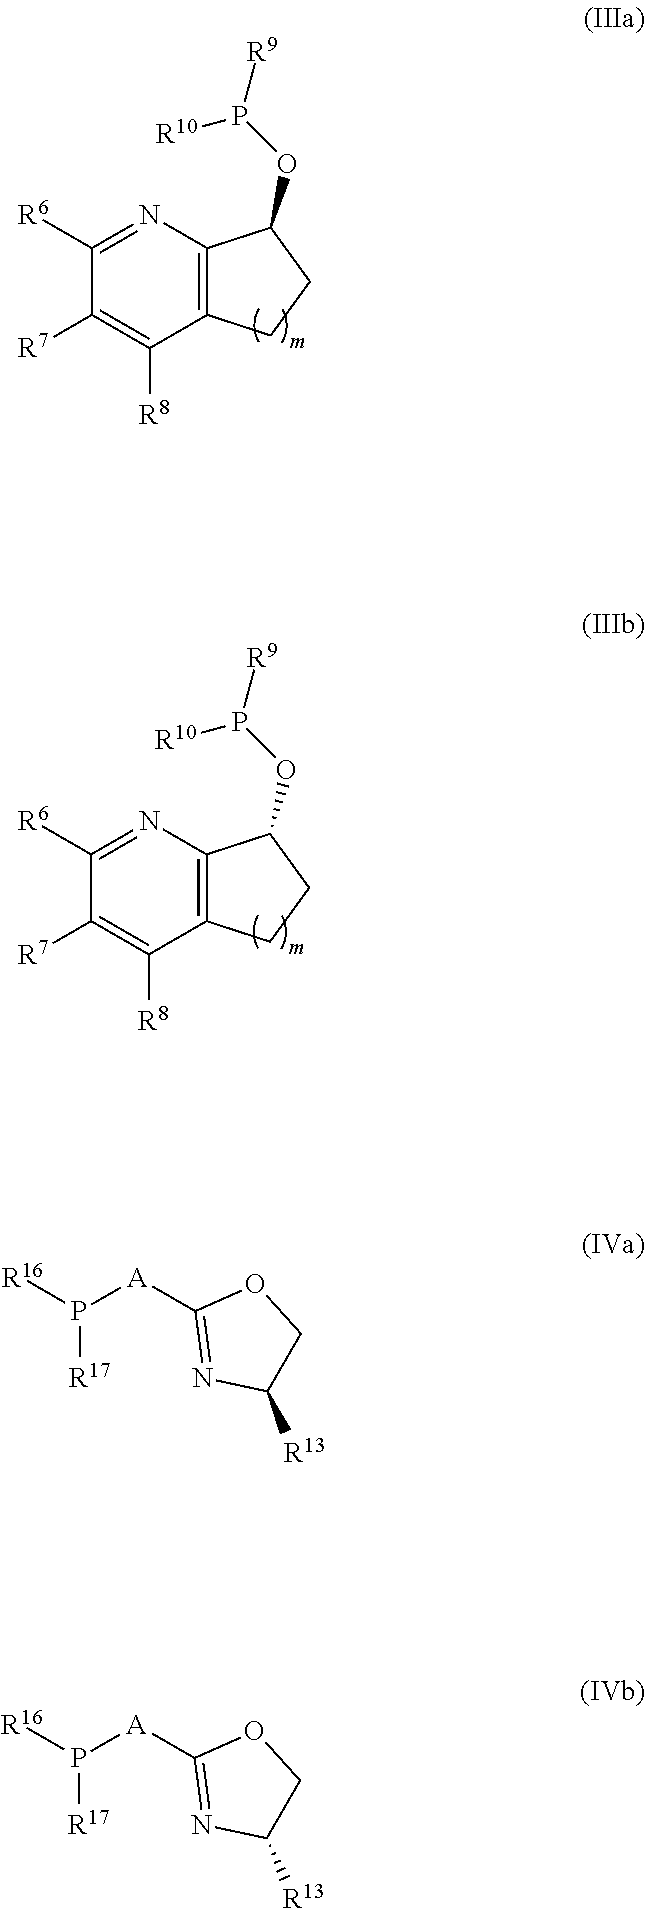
C1([R7])=C([R8])C2=C(N=C1[R6])C(OP([R9])[R10])CC2.C1([R7])=C([R8])C2=C(N=C1[R6])C(OP([R9])[R10])CC2.[R16]P([A]C1=NC([R13])CO1)[R17].[R16]P([A]C1=NC([R13])CO1)[R17]
